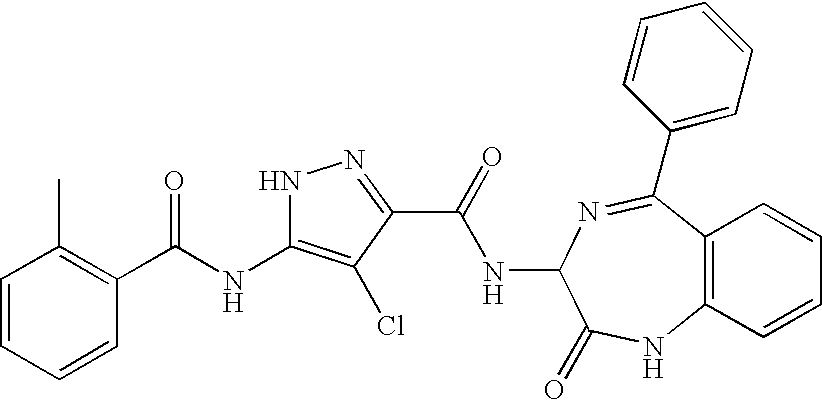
C1=CC=CC(C(NC2=C(Cl)C(C(=O)NC3C(=O)NC4=C(C=CC=C4)C(C4=CC=CC=C4)=N3)=NN2)=O)=C1C
